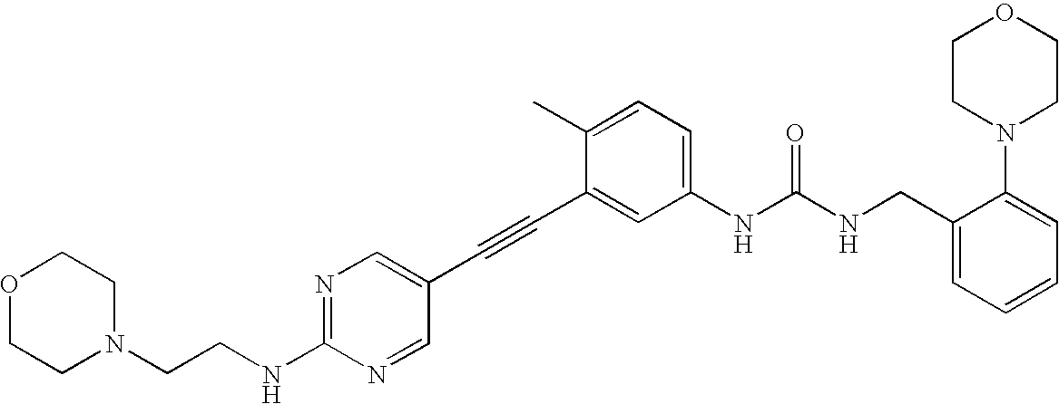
N1=C(NCCN2CCOCC2)N=CC(C#CC2=CC(NC(NCC3=CC=CC=C3N3CCOCC3)=O)=CC=C2C)=C1
